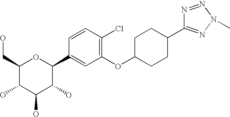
C1(CO)C(O)C(O)C(O)C(C2=CC(OC3CCC(C4=NN(C)N=N4)CC3)=C(Cl)C=C2)O1
